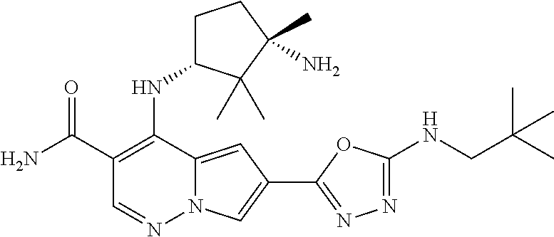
O=C(C1=C(NC2CCC(C)(N)C2(C)C)C2=CC(C3=NN=C(NCC(C)(C)C)O3)=CN2N=C1)N
